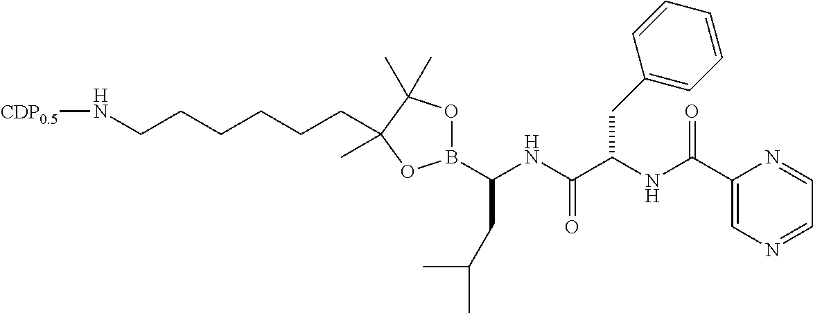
B1(C(NC(C(NC(C2=CN=CC=N2)=O)CC2=CC=CC=C2)=O)CC(C)C)OC(C)(C)C(CCCCCCN[CDP0.5])(C)O1
